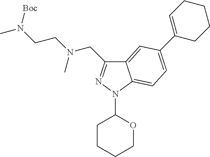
C12=CC(C3=CCCCC3)=CC=C1N(C1CCCCO1)N=C2CN(CCN(C)[Boc])C
